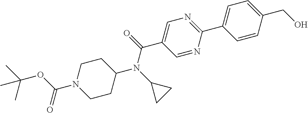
CC(OC(N1CCC(N(C2CC2)C(=O)C2=CN=C(C3=CC=C(CO)C=C3)N=C2)CC1)=O)(C)C
